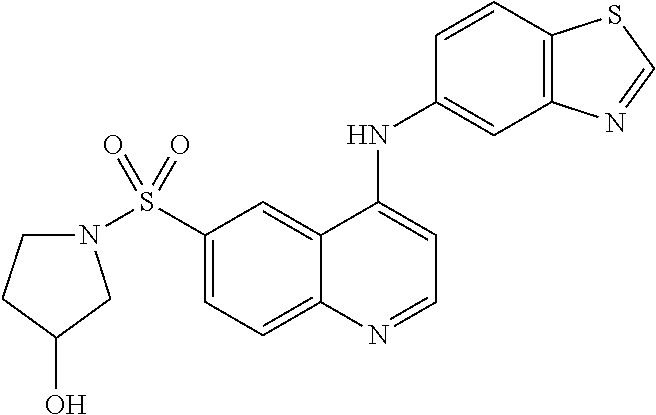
N1(S(C2=CC=C3C(=C2)C(NC2=CC4=C(C=C2)SC=N4)=CC=N3)(=O)=O)CCC(O)C1
